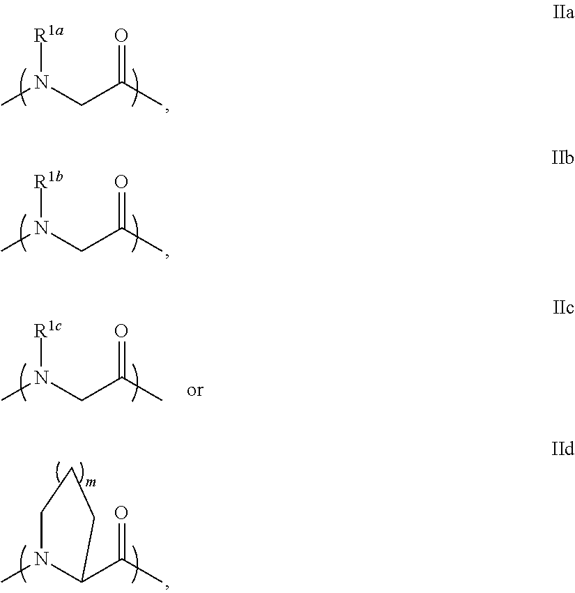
CN(CC(C)=O)[R1a].CN(CC(C)=O)[R1b].CN1C(C(C)=O)CCC1.CN(CC(C)=O)[R1c]
